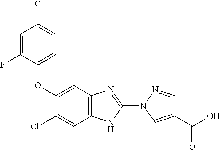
C12=C(N=C(N3C=C(C(O)=O)C=N3)N1)C=C(OC1=CC=C(Cl)C=C1F)C(Cl)=C2
